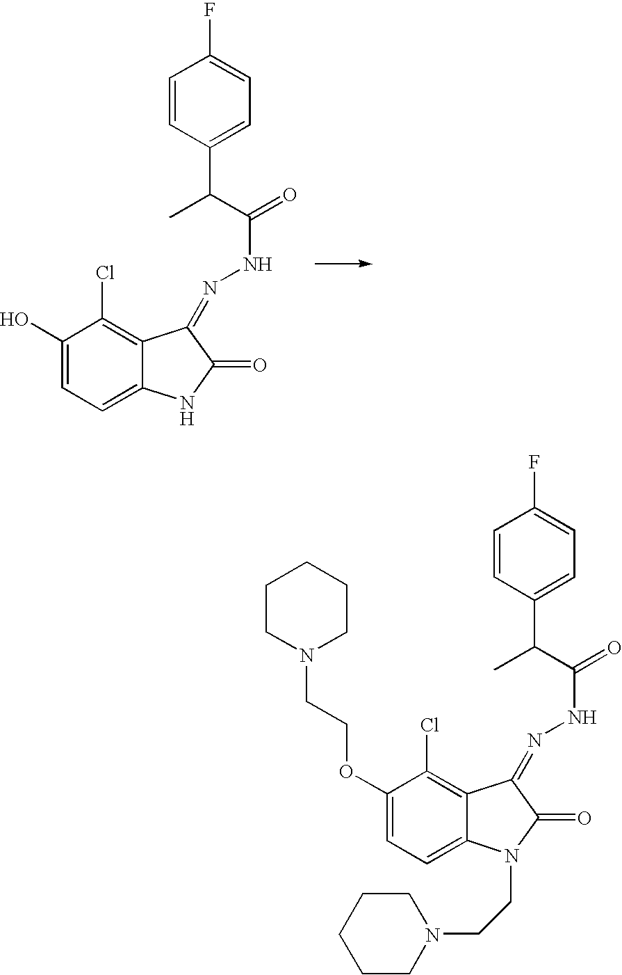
C1=CC(C(C)C(=O)NN=C2C3=C(Cl)C(O)=CC=C3NC2=O)=CC=C1F.C1=CC(C(C)C(=O)NN=C2C3=C(Cl)C(OCCN4CCCCC4)=CC=C3N(CCN3CCCCC3)C2=O)=CC=C1F
